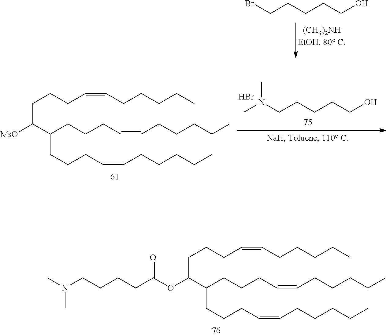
O(C(C(CCCC=CCCCCC)CCCC=CCCCCC)CCCC=CCCCCC)C(=O)CCCCN(C)C.[MsO]C(C(CCCC=CCCCCC)CCCC=CCCCCC)CCCC=CCCCCC.CN(CCCCCO)C.Br.BrCCCCCO
